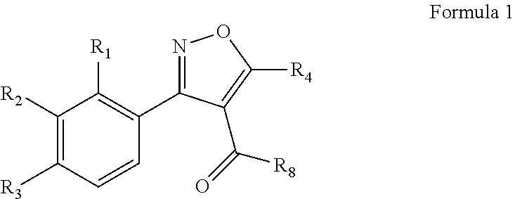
C1([R2])=C([R3])C=CC(C2=NOC([R4])=C2C(=O)[R8])=C1[R1]
